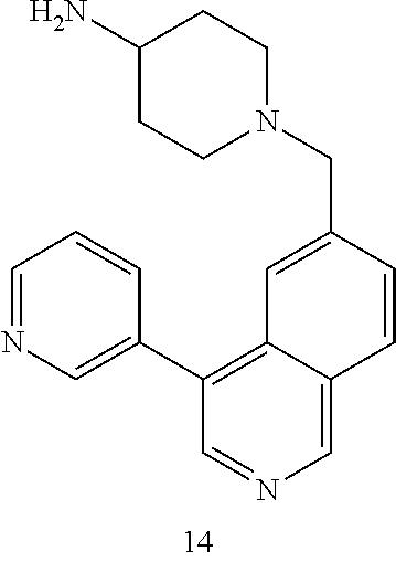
C1(N)CCN(CC2=CC3=C(C4=CN=CC=C4)C=NC=C3C=C2)CC1
